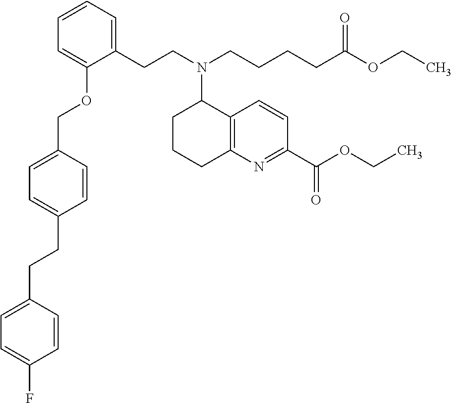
C1(CCN(CCCCC(OCC)=O)C2CCCC3=C2C=CC(C(OCC)=O)=N3)=CC=CC=C1OCC1=CC=C(CCC2=CC=C(F)C=C2)C=C1
